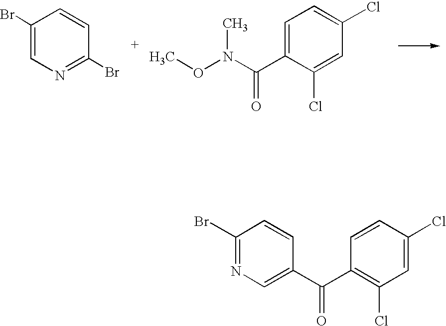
C1(C(C2=C(Cl)C=C(Cl)C=C2)=O)=CN=C(Br)C=C1.C1(Br)=CN=C(Br)C=C1.N(C(C1=CC=C(Cl)C=C1Cl)=O)(OC)C
